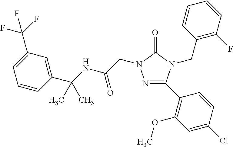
N1=C(C2=C(OC)C=C(Cl)C=C2)N(CC2=C(F)C=CC=C2)C(=O)N1CC(NC(C1=CC(C(F)(F)F)=CC=C1)(C)C)=O
